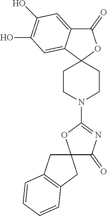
C1CN(C2=NC(=O)C3(O2)CC2=C(C3)C=CC=C2)CCC12OC(=O)C1=CC(O)=C(O)C=C21
